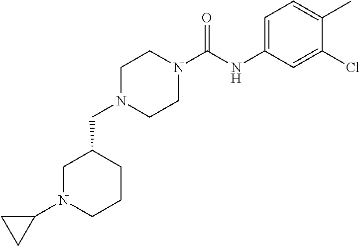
C1N(C(NC2=CC=C(C)C(Cl)=C2)=O)CCN(CC2CCCN(C3CC3)C2)C1
